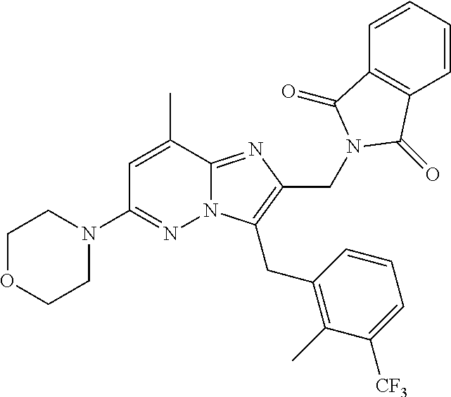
C1OCCN(C2=NN3C(=NC(CN4C(=O)C5=C(C=CC=C5)C4=O)=C3CC3=C(C)C([CF3])=CC=C3)C(C)=C2)C1
